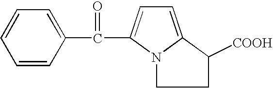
C1=CC=CC(C(=O)C2=CC=C3N2CCC3[COOH])=C1
